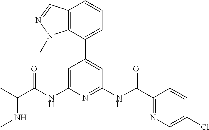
C1=C(NC(C(C)NC)=O)N=C(NC(C2=NC=C(Cl)C=C2)=O)C=C1C1=CC=CC2=C1N(C)N=C2
